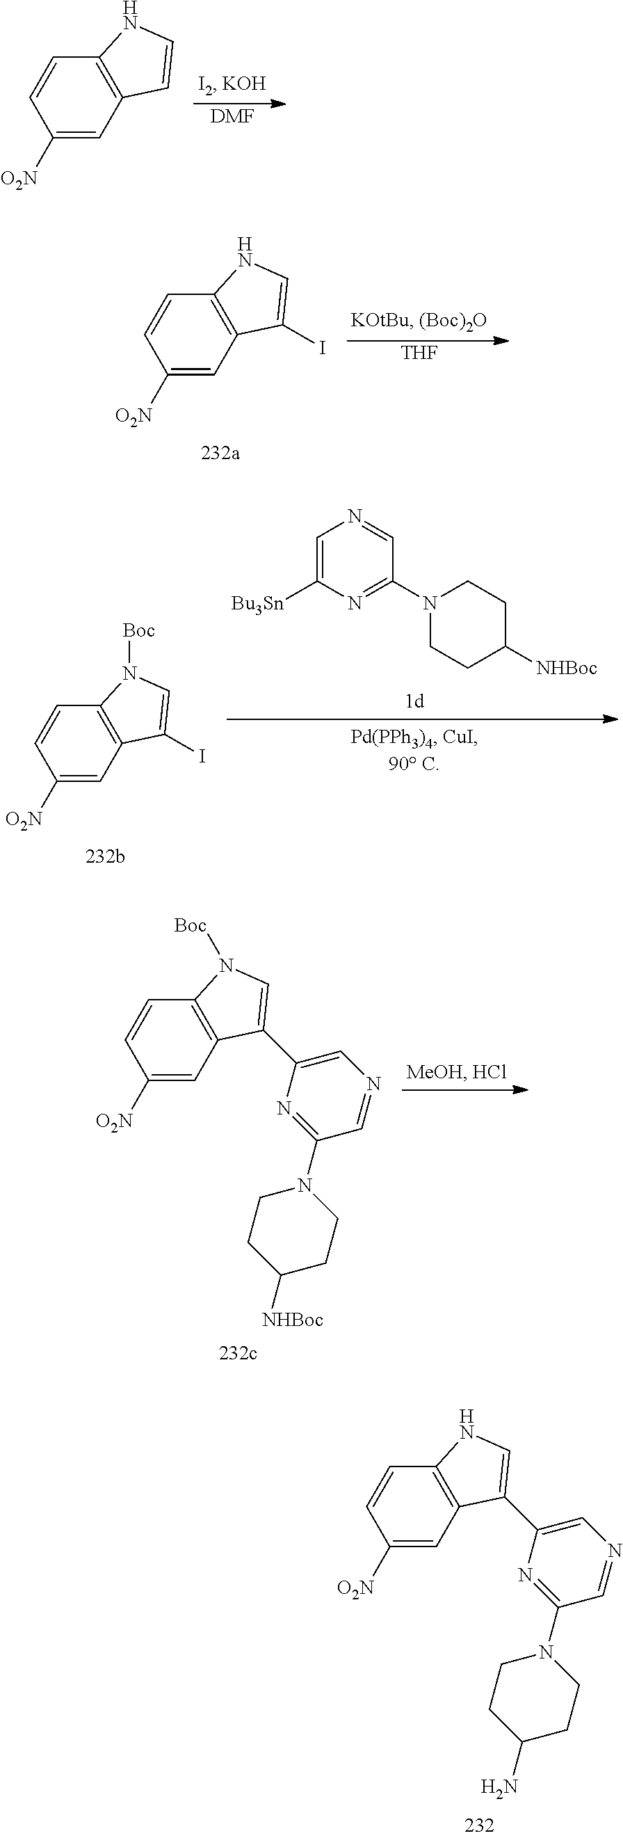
[DMF].C1=C([O2N])C=CC2=C1C=CN2.C1=C([Bu3Sn])N=C(N2CCC([NHBoc])CC2)C=N1.C1=C([O2N])C=CC2=C1C(I)=CN2[Boc].C1=C([O2N])C=CC2=C1C(C1=CN=CC(N3CCC([NHBoc])CC3)=N1)=CN2[Boc].C1=C([O2N])C=CC2=C1C(C1=CN=CC(N3CCC(N)CC3)=N1)=CN2.[THF].C1=C([O2N])C=CC2=C1C(I)=CN2
